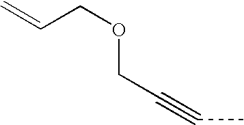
C(C#CC)OCC=C
